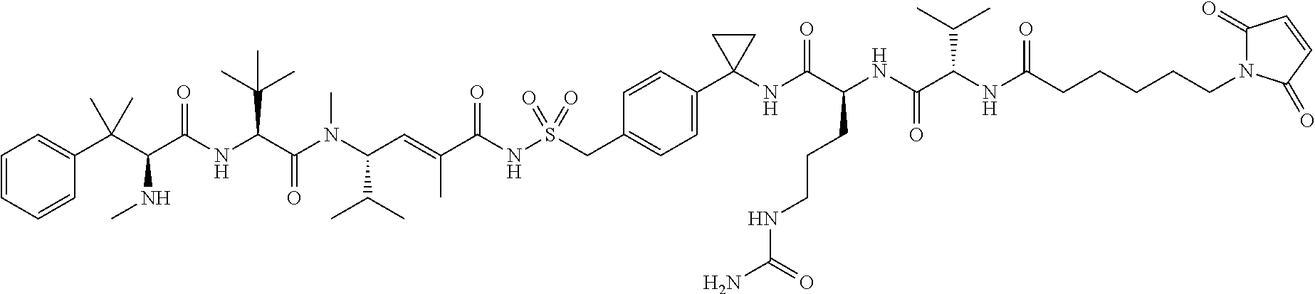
C1=CC=CC(C(C(C(NC(C(N(C(C=C(C(NS(=O)(=O)CC2=CC=C(C3(NC(=O)C(CCCNC(N)=O)NC(C(NC(CCCCCN4C(=O)C=CC4=O)=O)C(C)C)=O)CC3)C=C2)=O)C)C(C)C)C)=O)C(C)(C)C)=O)NC)(C)C)=C1
